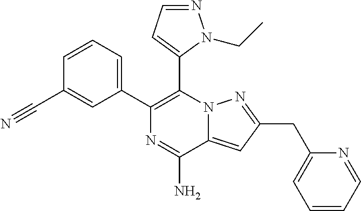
C1=CC=C(C2=C(C3=CC=NN3CC)N3C(=CC(CC4=CC=CC=N4)=N3)C(N)=N2)C=C1C#N
